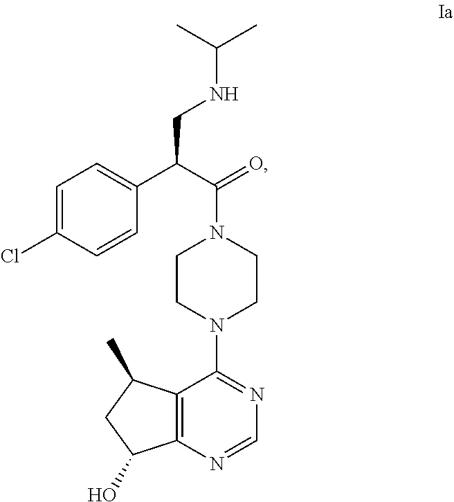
C1=C(Cl)C=CC(C(CNC(C)C)C(N2CCN(C3=NC=NC4=C3C(C)CC4O)CC2)=O)=C1
